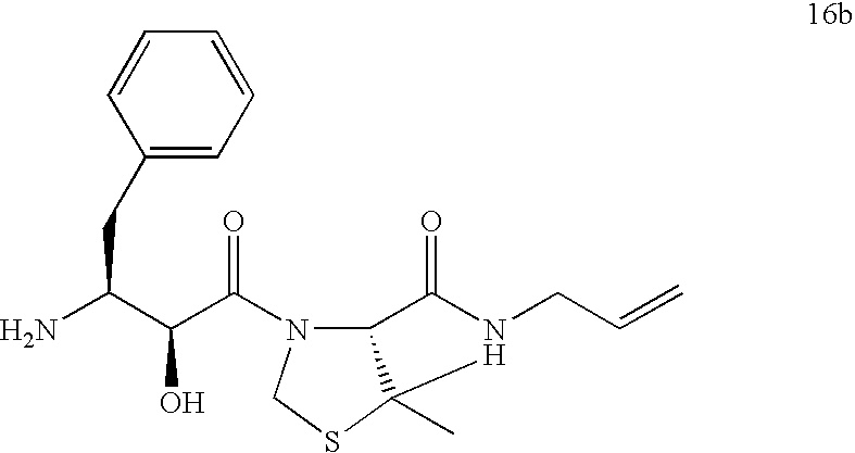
NC(C(C(=O)N1C2C(C)(SC1)N(CC=C)C2=O)O)CC1=CC=CC=C1
